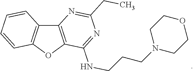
C(CNC1=NC(CC)=NC2=C1OC1=C2C=CC=C1)CN1CCOCC1
